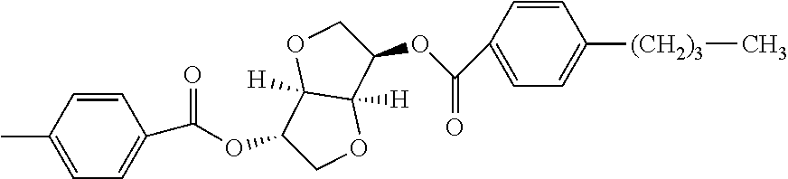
C1=CC(C)=CC=C1C(=O)OC1COC2([H])C1([H])OCC2OC(=O)C1=CC=C([(CH2)3]C)C=C1
